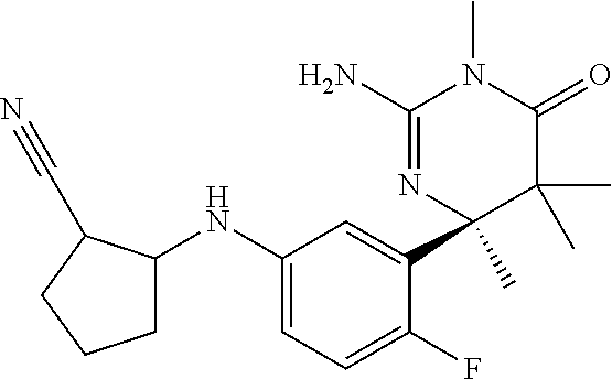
C1(NC2CCCC2C#N)=CC=C(F)C(C2(C)N=C(N)N(C)C(=O)C2(C)C)=C1
